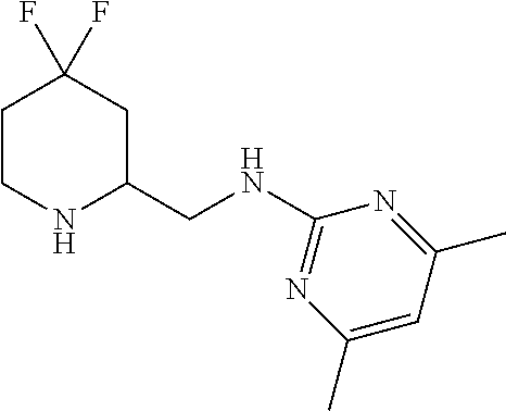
C1CNC(CNC2=NC(C)=CC(C)=N2)CC1(F)F
